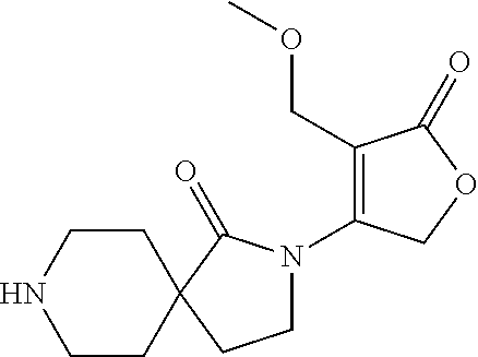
C1CC2(CCN1)C(=O)N(C1=C(COC)C(=O)OC1)CC2
